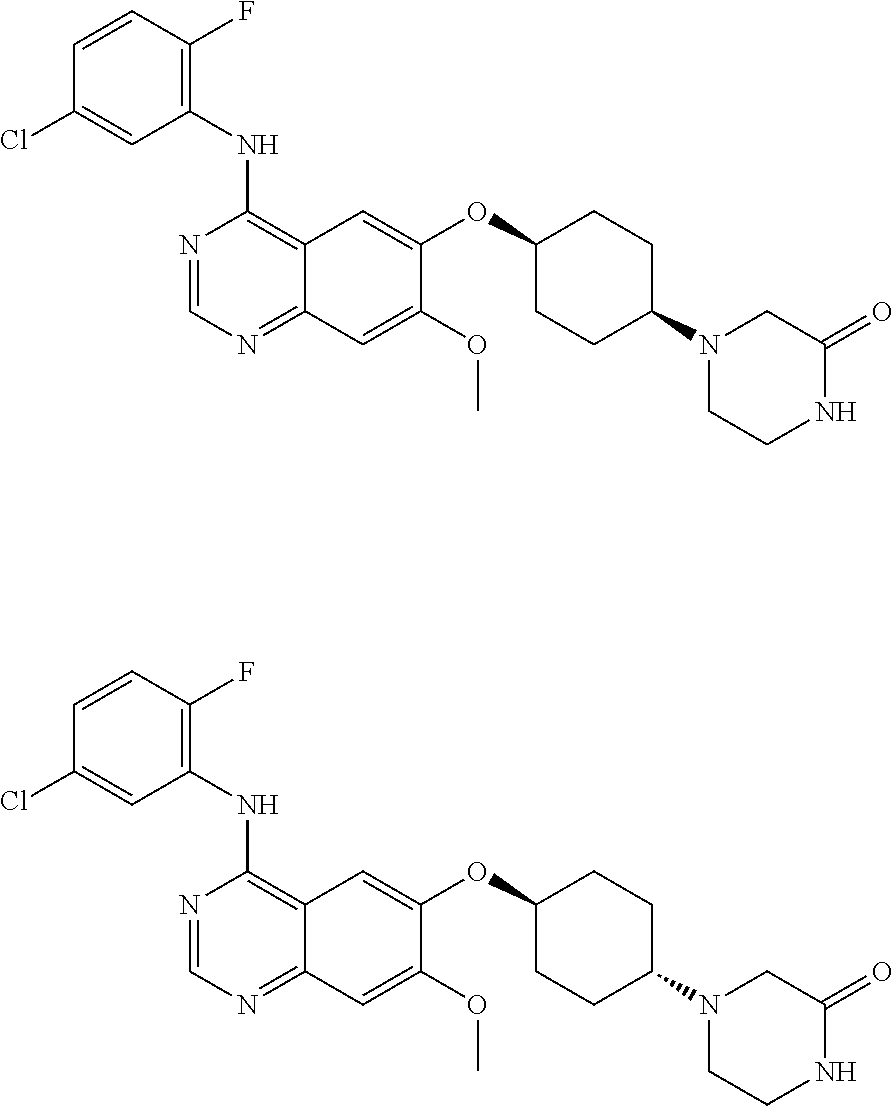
C1=CC(F)=C(NC2=C3C(=NC=N2)C=C(OC)C(OC2CCC(N4CCNC(=O)C4)CC2)=C3)C=C1Cl.C1=CC(F)=C(NC2=C3C(=NC=N2)C=C(OC)C(OC2CCC(N4CCNC(=O)C4)CC2)=C3)C=C1Cl
